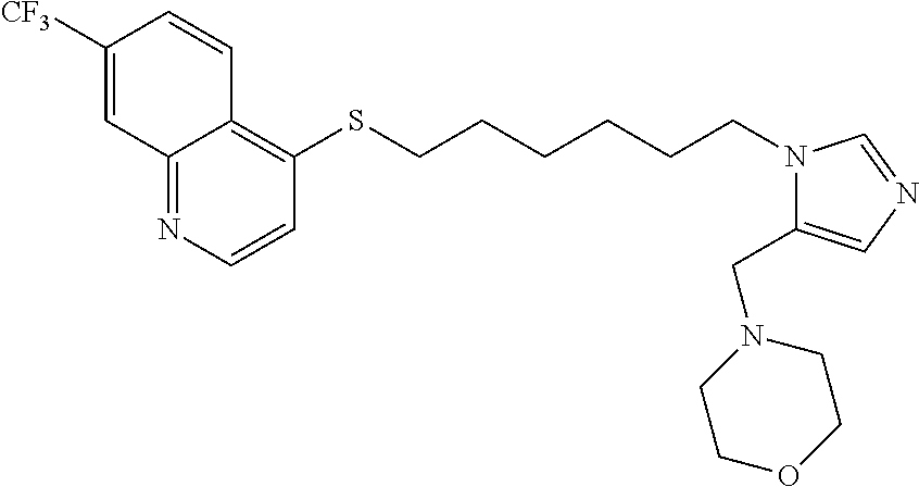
C12=NC=CC(SCCCCCCN3C(CN4CCOCC4)=CN=C3)=C1C=CC([CF3])=C2
